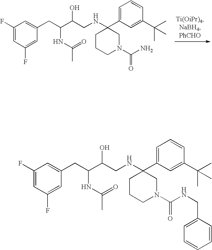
C1(F)=CC(F)=CC(CC(C(CNC2(C3=CC=CC(C(C)(C)C)=C3)CCCN(C(N)=O)C2)O)NC(C)=O)=C1.C1(F)=CC(F)=CC(CC(C(CNC2(C3=CC=CC(C(C)(C)C)=C3)CCCN(C(NCC3=CC=CC=C3)=O)C2)O)NC(C)=O)=C1
